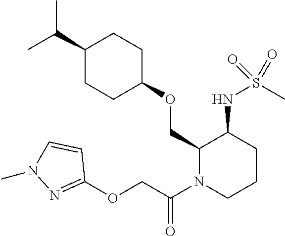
C(C)(C)C1CCC(OCC2N(C(COC3=NN(C)C=C3)=O)CCCC2NS(C)(=O)=O)CC1
